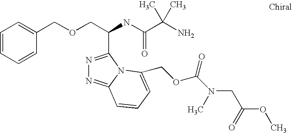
C(OCC(C1=NN=C2N1C(COC(N(C)CC(OC)=O)=O)=CC=C2)NC(=O)C(C)(N)C)C1=CC=CC=C1
